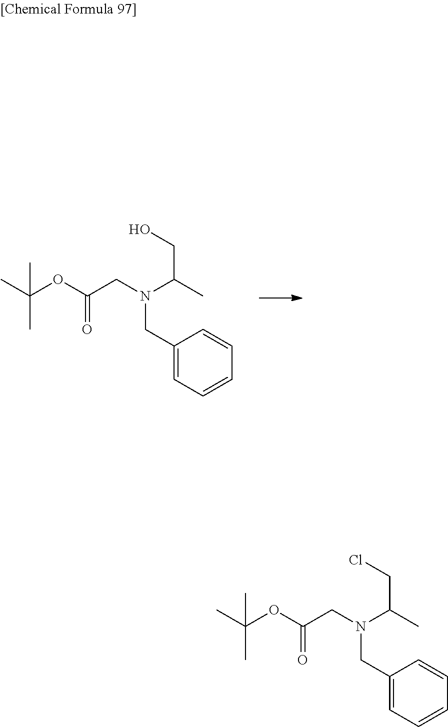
CC(OC(CN(C(C)CO)CC1=CC=CC=C1)=O)(C)C.CC(OC(CN(C(C)CCl)CC1=CC=CC=C1)=O)(C)C
